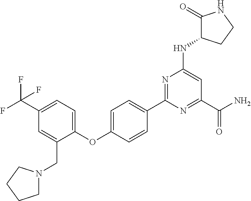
C1=C(OC2=CC=C(C(F)(F)F)C=C2CN2CCCC2)C=CC(C2=NC(NC3CCNC3=O)=CC(C(N)=O)=N2)=C1
